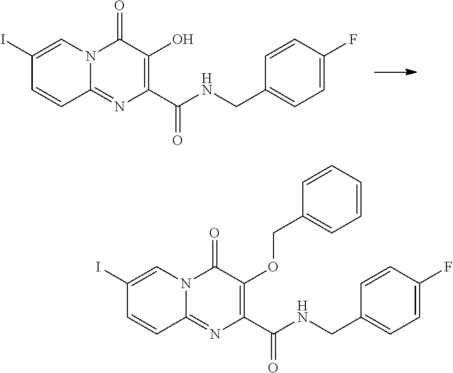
C1=C(I)C=CC2=NC(C(NCC3=CC=C(F)C=C3)=O)=C(O)C(=O)N12.C1=C(I)C=CC2=NC(C(NCC3=CC=C(F)C=C3)=O)=C(OCC3=CC=CC=C3)C(=O)N12
